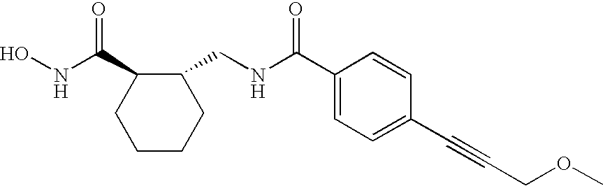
C1CCC(CNC(C2=CC=C(C#CCOC)C=C2)=O)C(C(NO)=O)C1
